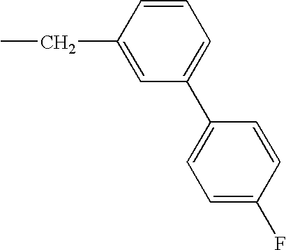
C1(CC)=CC(C2=CC=C(F)C=C2)=CC=C1
